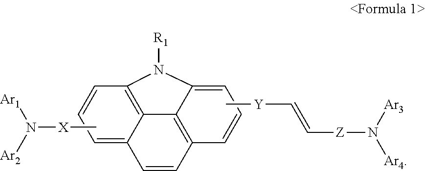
C1=C2C3=C(C=C1)N([R1])C1=CC=CC(=C31)C=C2.C[X]N([Ar1])[Ar2].C[Y]C=C[Z]N([Ar4])[Ar3]
